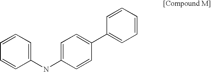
C1=CC=C(NC2=CC=C(C3=CC=CC=C3)C=C2)C=C1
